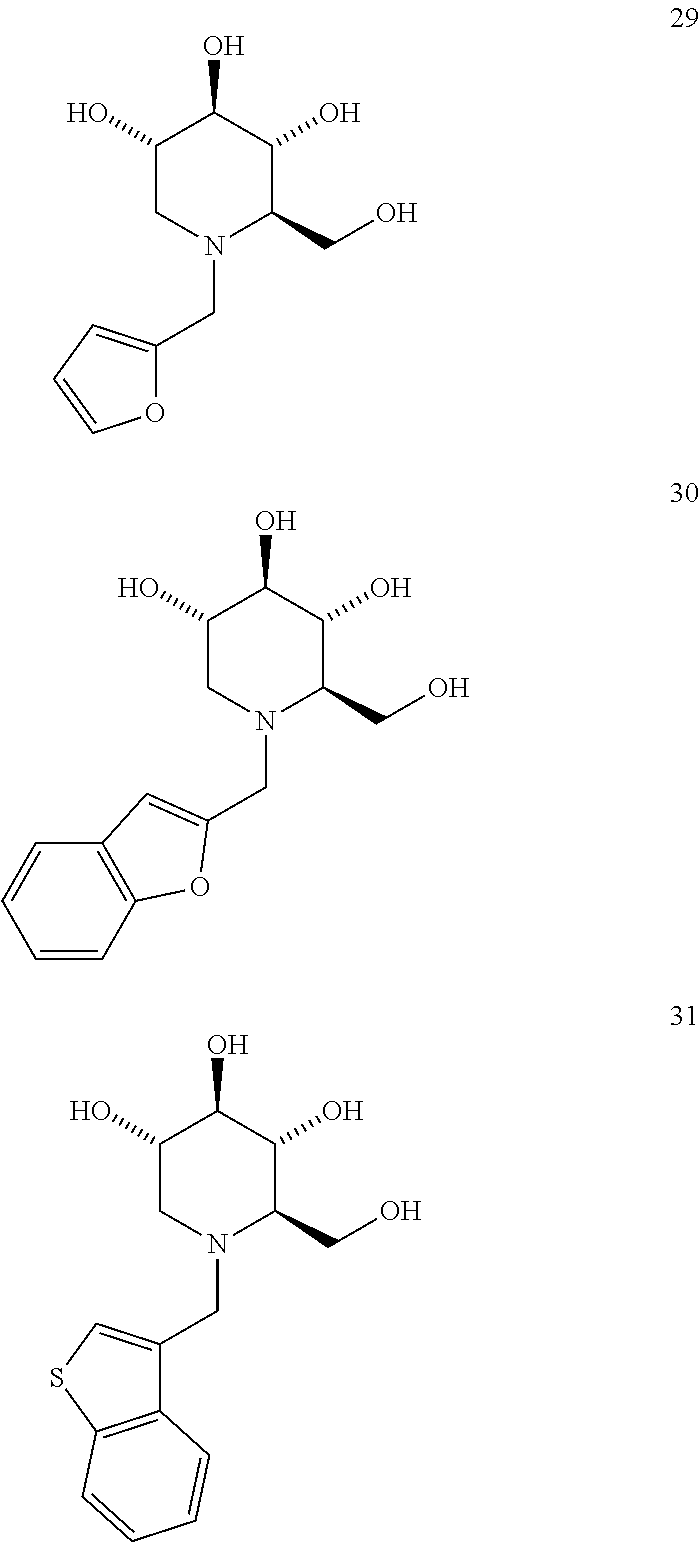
C1(O)CN(CC2=CC=CO2)C(CO)C(O)C1O.C1(O)CN(CC2=CC3=C(C=CC=C3)O2)C(CO)C(O)C1O.C1(O)CN(CC2=CSC3=C2C=CC=C3)C(CO)C(O)C1O
